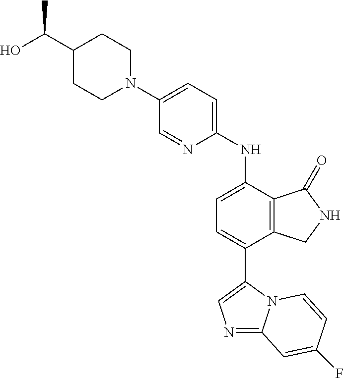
C1(C(C)O)CCN(C2=CC=C(NC3=CC=C(C4=CN=C5N4C=CC(F)=C5)C4=C3C(=O)NC4)N=C2)CC1
